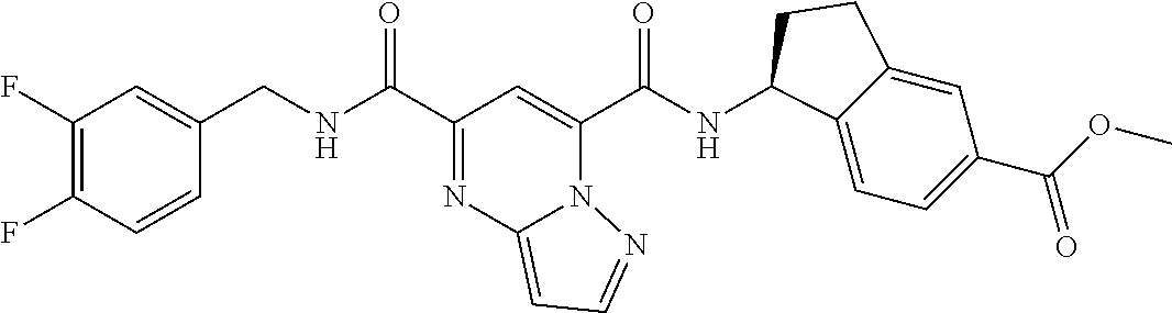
C1=CC(F)=C(F)C=C1CNC(C1=NC2=CC=NN2C(C(NC2C3=CC=C(C(=O)OC)C=C3CC2)=O)=C1)=O
